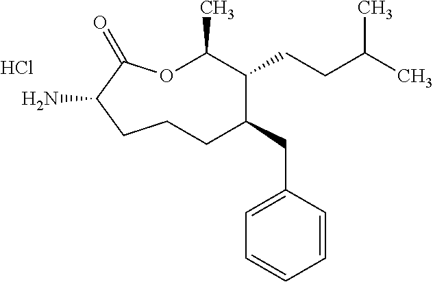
Cl.O1C(C)C(CCC(C)C)C(CC2=CC=CC=C2)CCCC(N)C1=O
